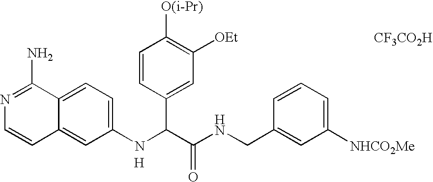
N1=C(N)C2=CC=C(NC(C(NCC3=CC([NHCO2Me])=CC=C3)=O)C3=CC([OEt])=C([O(i-Pr)])C=C3)C=C2C=C1.[H].[CF3CO2H]
